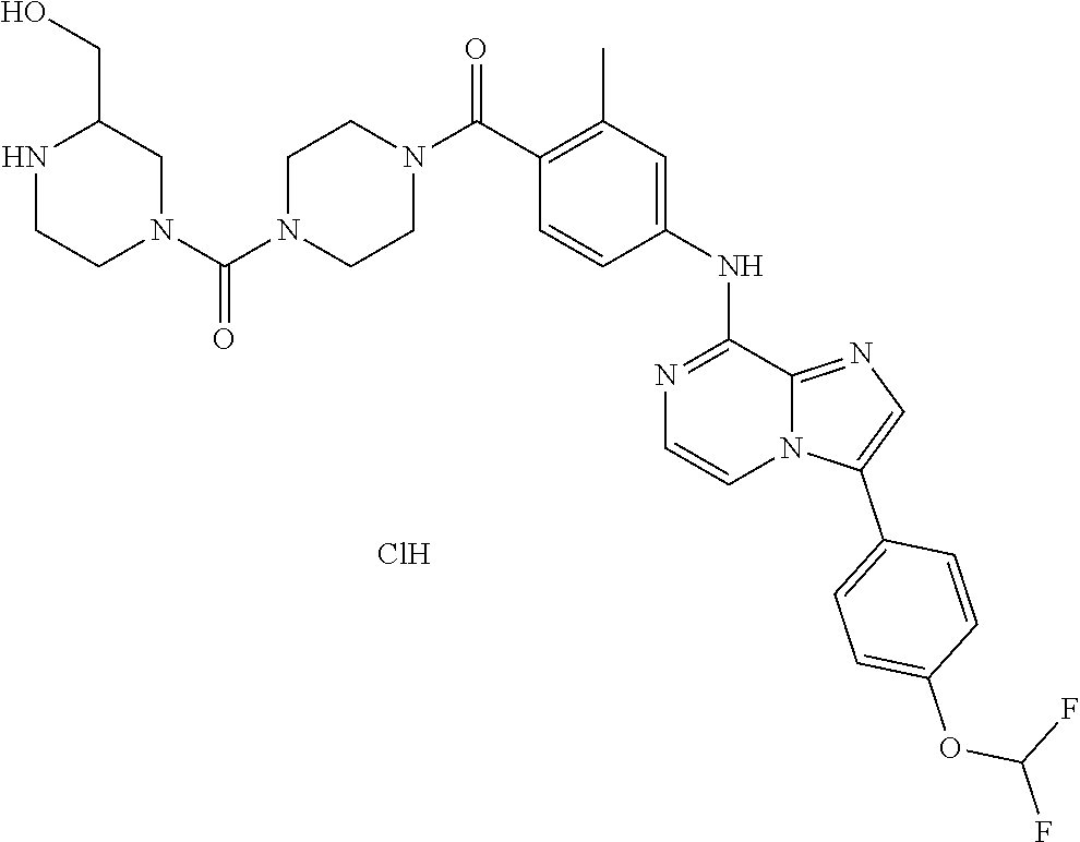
C1=C(NC2=NC=CN3C2=NC=C3C2=CC=C(OC(F)F)C=C2)C=CC(C(N2CCN(C(N3CC(CO)NCC3)=O)CC2)=O)=C1C.Cl
